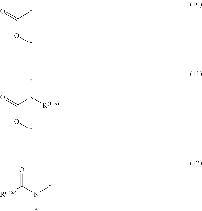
C(O*)(*)=O.C(O*)(N([R(11a)])*)=O.[R(12a)]C(N(*)*)=O
